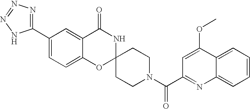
C1(C2=NN=NN2)=CC=C2C(=C1)C(=O)NC1(O2)CCN(C(=O)C2=NC3=CC=CC=C3C(OC)=C2)CC1
